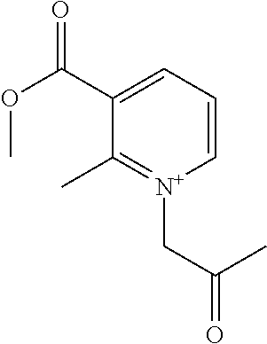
C1=C(C(OC)=O)C(C)=[N+](CC(C)=O)C=C1
